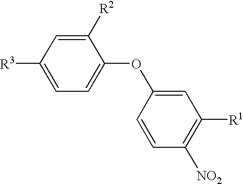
C1([R3])=CC=C(OC2=CC([R1])=C([NO2])C=C2)C([R2])=C1
